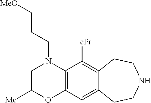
C1C([Me])OC2=C(N1CCC[MeO])C([cPr])=C1C(=C2)CCNCC1
